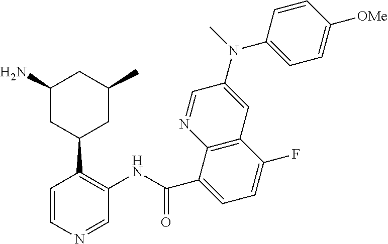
C1=CN=CC(NC(C2=CC=C(F)C3=C2N=CC(N(C2=CC=C([OMe])C=C2)C)=C3)=O)=C1C1CC(C)CC(N)C1
